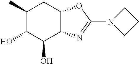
C1(C)C(O)C(O)C2C(C1)OC(N1CCC1)=N2
